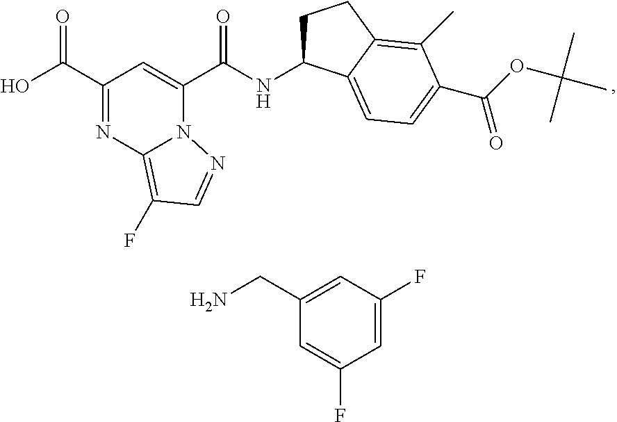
C1(C(O)=O)=NC2=C(F)C=NN2C(C(NC2CCC3=C(C)C(C(OC(C)(C)C)=O)=CC=C23)=O)=C1.C1(CN)=CC(F)=CC(F)=C1
